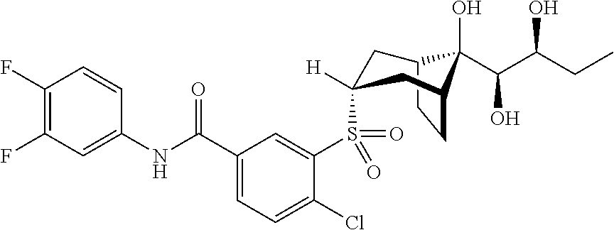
C1(F)=C(F)C=C(NC(C2=CC=C(Cl)C(S(=O)(C3([H])CC4CCC(C3)C4(O)C(C(O)CC)O)=O)=C2)=O)C=C1
